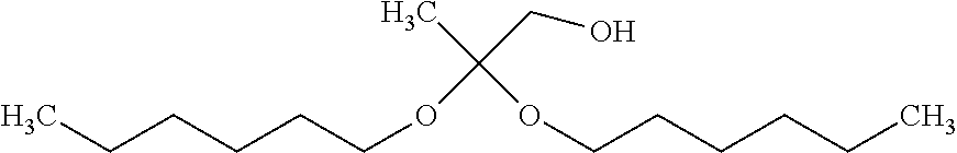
CCCCCCOC(CO)(C)OCCCCCC
